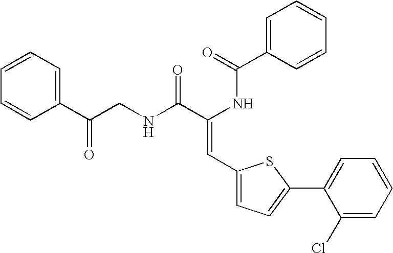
C1=C(C(=O)NC(C(NCC(C2=CC=CC=C2)=O)=O)=CC2=CC=C(C3=CC=CC=C3Cl)S2)C=CC=C1
